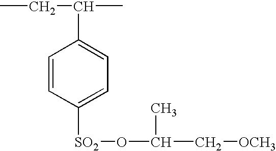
CCC(C)C1=CC=C([SO2]OC(C)C[OCH3])C=C1
